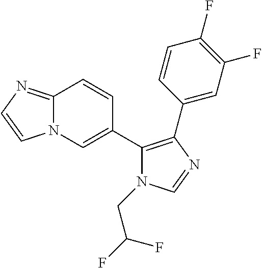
N12C(=NC=C1)C=CC(C1=C(C3=CC(F)=C(F)C=C3)N=CN1CC(F)F)=C2
